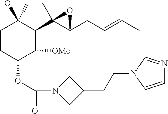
C1CC(OC(=O)N2CC(CCN3C=NC=C3)C2)C([OMe])C(C2(C)C(CC=C(C)C)O2)C12CO2
